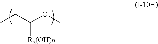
CCC(OC)[R2(OH)n]
